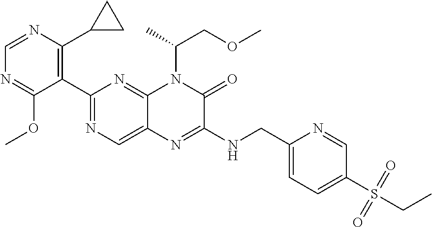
C1=NC(C2CC2)=C(C2=NC=C3C(=N2)N(C(COC)C)C(=O)C(NCC2=CC=C(S(CC)(=O)=O)C=N2)=N3)C(OC)=N1
